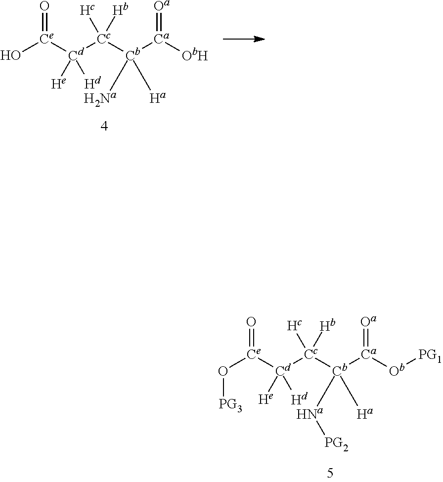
O[Ce]([Cd]([Cc]([Hc])([Hb])[Cb]([Ca]([ObH])=[Oa])([Ha])[Na])([He])[Hd])=O.O([Ce]([Cd]([Cc]([Hc])([Hb])[Cb]([Ca]([Ob][PG1])=[Oa])([Ha])[Na][PG2])([He])[Hd])=O)[PG3]
